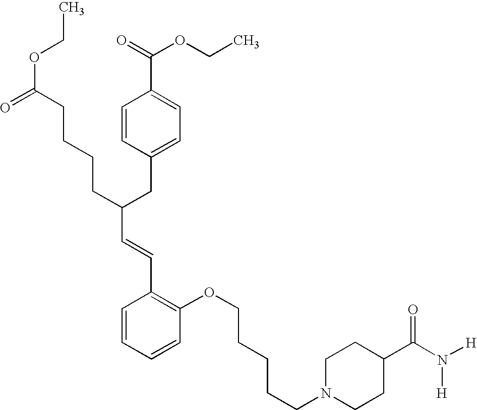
C1=CC=CC(OCCCCCN2CCC(C(N([H])[H])=O)CC2)=C1C=CC(CCCCC(OCC)=O)CC1=CC=C(C(=O)OCC)C=C1
